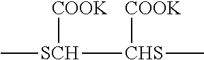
C[SCH]([CHS](C)[COOK])[COOK]
